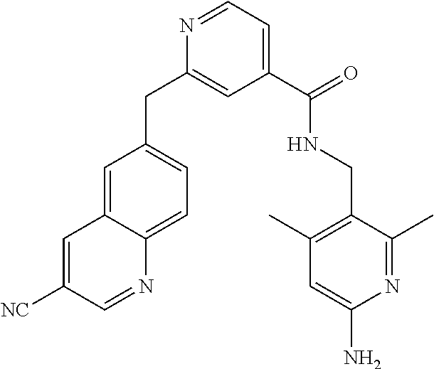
C1=NC2=CC=C(CC3=CC(C(=O)NCC4=C(C)C=C(N)N=C4C)=CC=N3)C=C2C=C1[NC]
